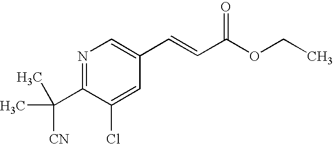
N1=C(C([CN])(C)C)C(Cl)=CC(C=CC(OCC)=O)=C1
